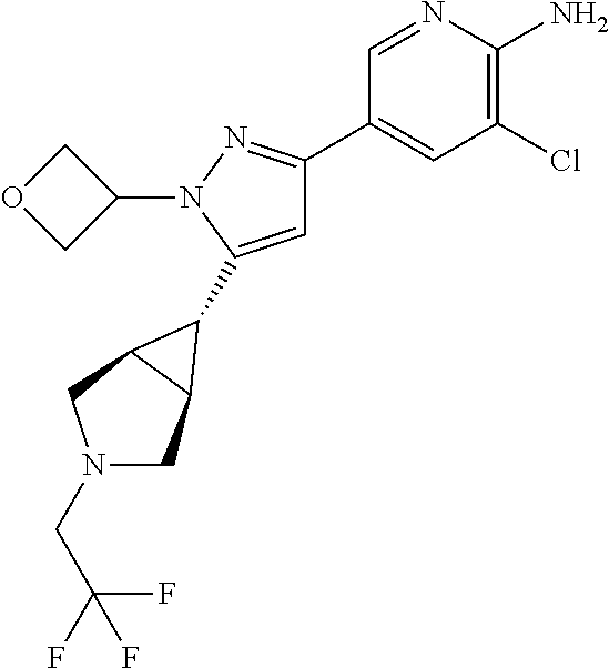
C1=C(C2C3CN(CC(F)(F)F)CC32)N(C2COC2)N=C1C1=CC(Cl)=C(N)N=C1
